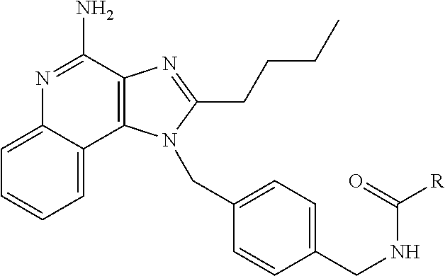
C1=C2C(=CC=C1)C1=C(C(N)=N2)N=C(CCCC)N1CC1=CC=C(CNC([R])=O)C=C1
